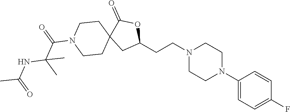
C1(N2CCN(CCC3OC(=O)C4(C3)CCN(C(C(NC(C)=O)(C)C)=O)CC4)CC2)=CC=C(F)C=C1
